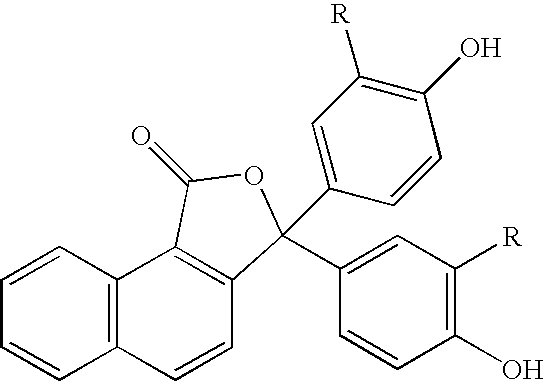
C12=C(C=CC=C1)C1=C(C=C2)C(C2=CC([R])=C(O)C=C2)(C2=CC([R])=C(O)C=C2)OC1=O
